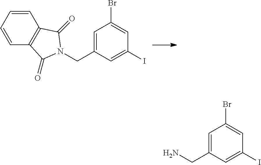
C1=CC2=C(C=C1)C(=O)N(CC1=CC(Br)=CC(I)=C1)C2=O.C1=C(CN)C=C(I)C=C1Br
